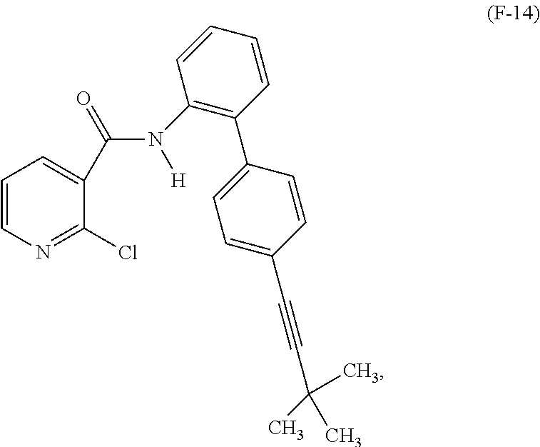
C1(C(=O)N(C2=C(C3=CC=C(C#CC(C)(C)C)C=C3)C=CC=C2)[H])=CC=CN=C1Cl
